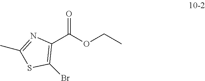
C1(C(OCC)=O)=C(Br)SC(C)=N1
